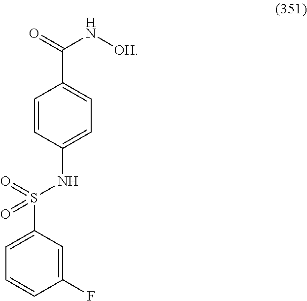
N(C1=CC=C(C(N[OH])=O)C=C1)S(C1=CC=CC(F)=C1)(=O)=O
